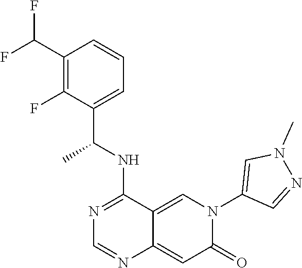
C1(C(F)F)=C(F)C(C(NC2=NC=NC3=CC(=O)N(C4=CN(C)N=C4)C=C23)C)=CC=C1
